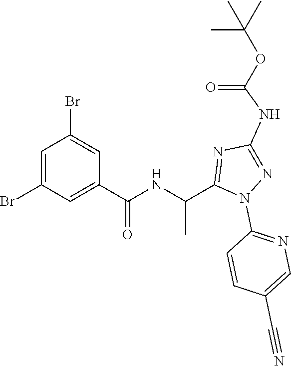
C1=C(Br)C=C(C(=O)NC(C)C2=NC(NC(=O)OC(C)(C)C)=NN2C2=NC=C(C#N)C=C2)C=C1Br
